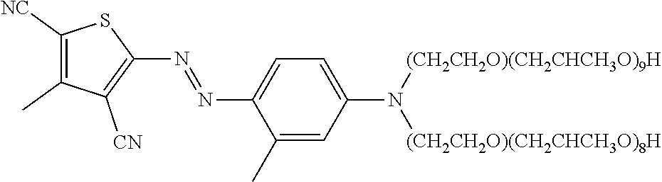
C1([NC])=C(C)C([CN])=C(N=NC2=CC=C(N([(CH2CH2O)(CH2CHCH3O)8H])[(CH2CH2O)(CH2CHCH3O)9H])C=C2C)S1
